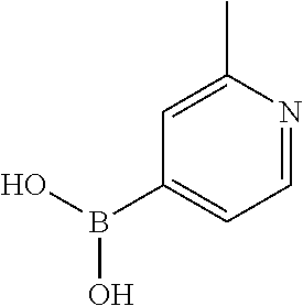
C1=C(C)N=CC=C1B(O)O
